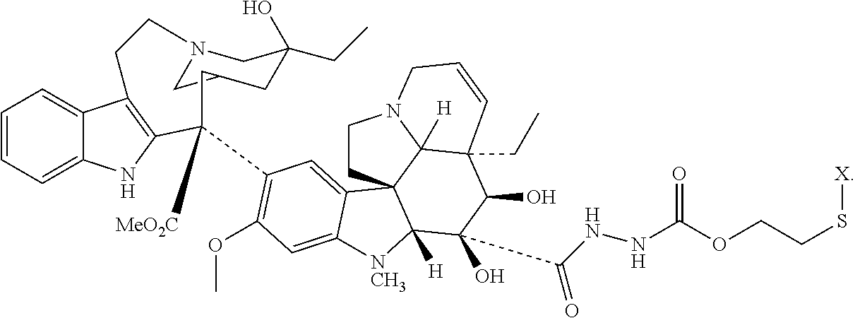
C1=CC=C2C(=C1)C1=C(N2)C([MeO2C])(C2=C(OC)C=C3C(=C2)C24CCN5C2([H])C(CC)(C(O)C(O)(C(NNC(OCCS[X])=O)=O)C4([H])[NCH3]3)C=CC5)CC2CN(CC(O)(CC)C2)CC1
